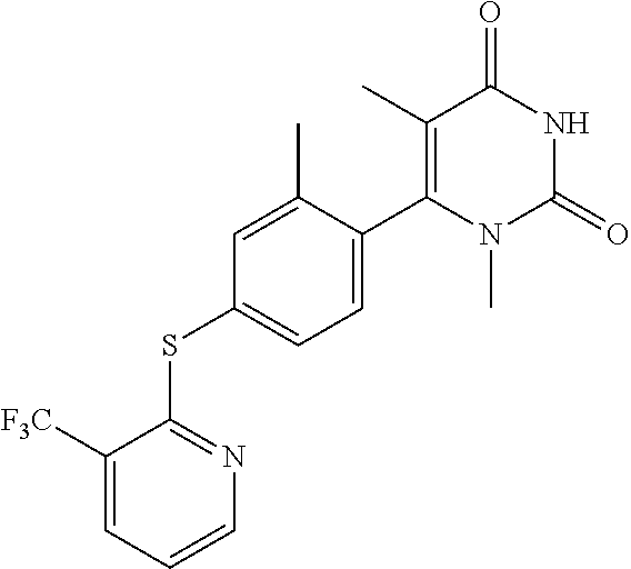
C1=C(C)C(C2=C(C)C(=O)NC(=O)N2C)=CC=C1SC1=NC=CC=C1[F3C]
